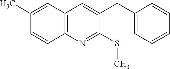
C1(C)=CC2=C(C=C1)N=C(SC)C(CC1=CC=CC=C1)=C2
